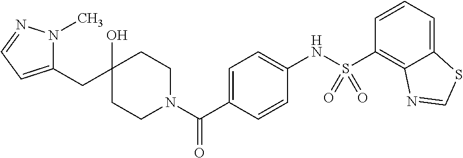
C1CN(C(C2=CC=C(NS(C3=C4C(=CC=C3)SC=N4)(=O)=O)C=C2)=O)CCC1(O)CC1=CC=NN1C
